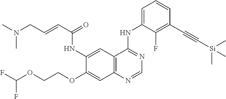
C12=C(N=CN=C1NC1=CC=CC(C#C[Si](C)(C)C)=C1F)C=C(OCCOC(F)F)C(NC(C=CCN(C)C)=O)=C2
